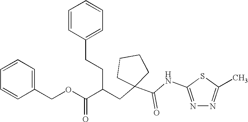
C1=CC(CCC(C(OCC2=CC=CC=C2)=O)CC2(C(NC3=NN=C(C)S3)=O)CCCC2)=CC=C1
